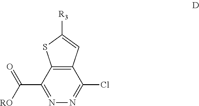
C12=C(C(C(=O)[RO])=NN=C1Cl)SC([R3])=C2
